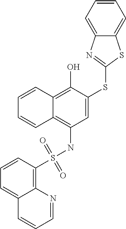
S(=O)(=O)(NC1=C2C(=C(O)C(SC3=NC4=CC=CC=C4S3)=C1)C=CC=C2)C1=C2C(=CC=C1)C=CC=N2
